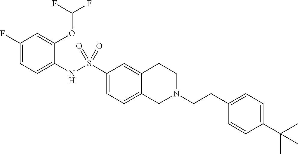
C1(F)=CC=C(NS(C2=CC=C3C(=C2)CCN(CCC2=CC=C(C(C)(C)C)C=C2)C3)(=O)=O)C(OC(F)F)=C1
